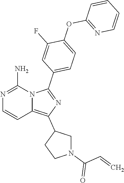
N1=C(N)N2C(=C(C3CN(C(C=C)=O)CC3)N=C2C2=CC=C(OC3=NC=CC=C3)C(F)=C2)C=C1
